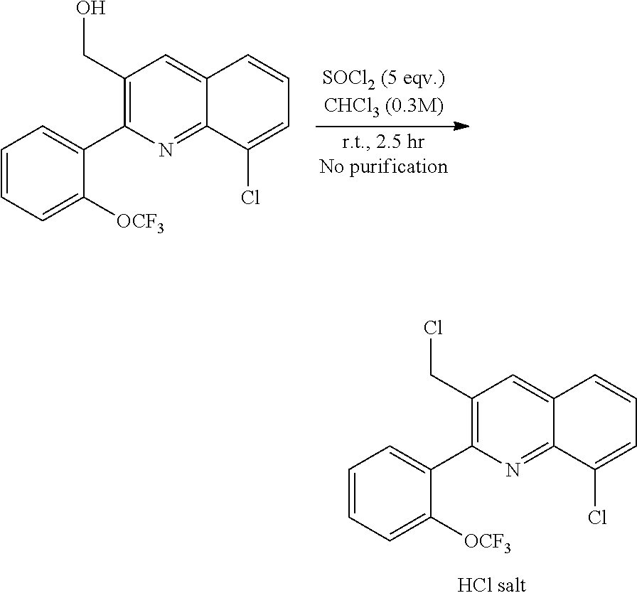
C1(CCl)=C(C2=CC=CC=C2[OCF3])N=C2C(=C1)C=CC=C2Cl.C1(CO)=C(C2=CC=CC=C2[OCF3])N=C2C(=C1)C=CC=C2Cl
